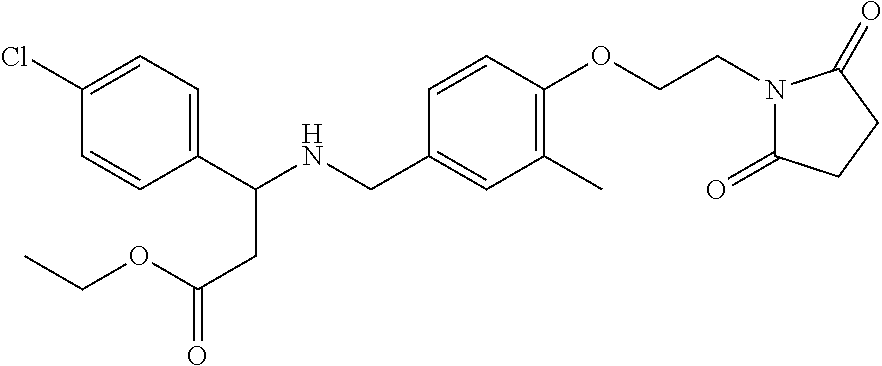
C1(C(NCC2=CC(C)=C(OCCN3C(=O)CCC3=O)C=C2)CC(=O)OCC)=CC=C(Cl)C=C1
